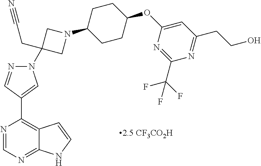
N1(C2(CC#N)CN(C3CCC(OC4=CC(CCO)=NC(C(F)(F)F)=N4)CC3)C2)N=CC(C2=C3C(=NC=N2)NC=C3)=C1
